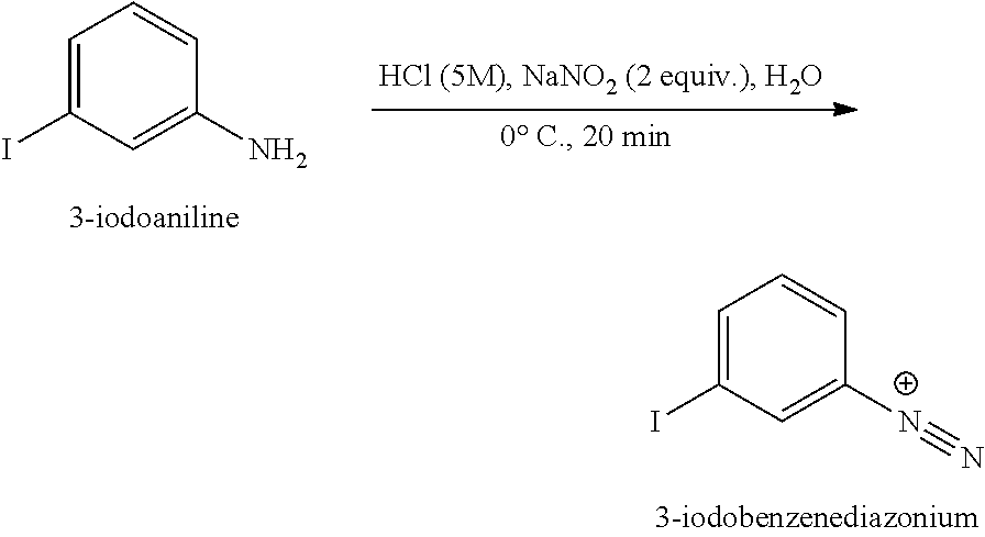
C1=C(I)C=C(N)C=C1.C1=C(I)C=C([N+]#N)C=C1
